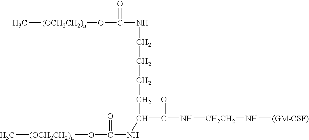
[(OCH2CH2)n](C)OC(=O)NCCCCC(NC(O[(OCH2CH2)n]C)=O)C(=O)N[CH2CH2]N[(GM-CSF)]
